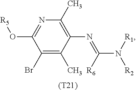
C1(Br)=C(C)C(N=C(N([R1])[R2])[R6])=C(C)N=C1O[R5].[(T21)]
